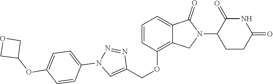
C1(OCC2=CN(C3=CC=C(OC4COC4)C=C3)N=N2)=C2C(=CC=C1)C(=O)N(C1CCC(=O)NC1=O)C2
